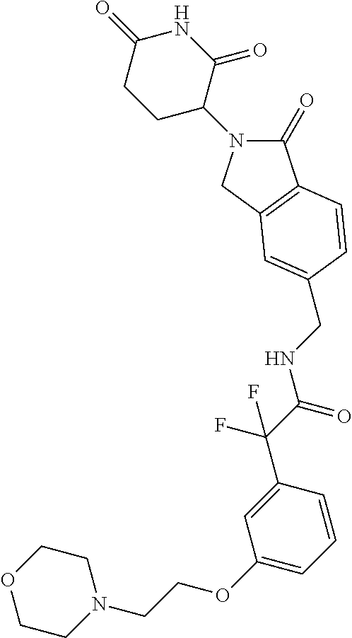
C1(=O)N(C2C(=O)NC(=O)CC2)CC2=C1C=CC(CNC(C(C1=CC(OCCN3CCOCC3)=CC=C1)(F)F)=O)=C2
